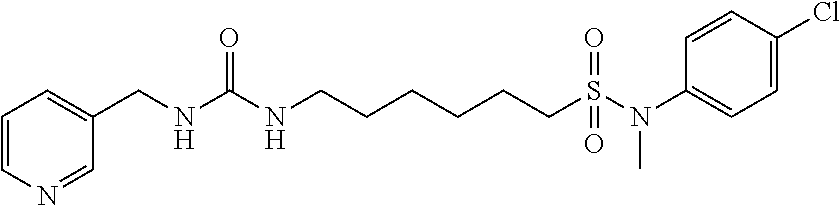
C1=CN=CC(CNC(NCCCCCCS(N(C2=CC=C(Cl)C=C2)C)(=O)=O)=O)=C1
